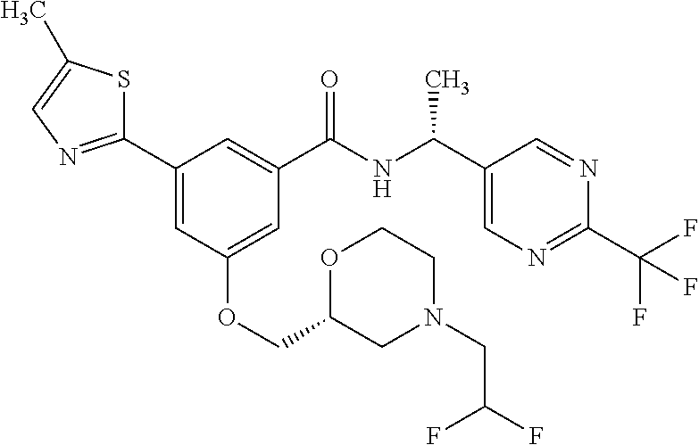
C1(C2=CC(OCC3OCCN(CC(F)F)C3)=CC(C(NC(C3=CN=C(C(F)(F)F)N=C3)C)=O)=C2)=NC=C(C)S1
